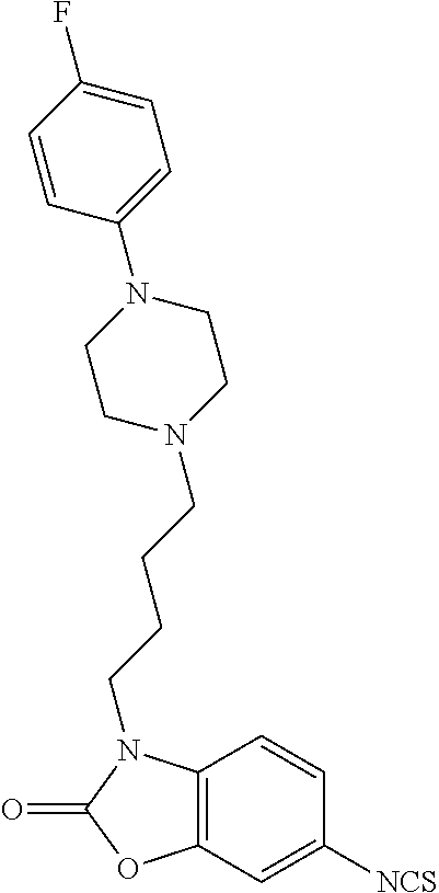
C1=CC2=C(C=C1[NCS])OC(=O)N2CCCCN1CCN(C2=CC=C(F)C=C2)CC1
